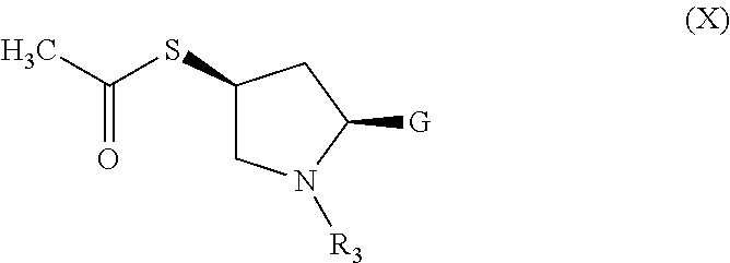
C1(SC(C)=O)CN([R3])C([G])C1
